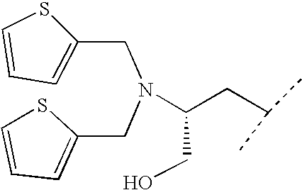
N(C(CC(C)C)CO)(CC1=CC=CS1)CC1=CC=CS1
